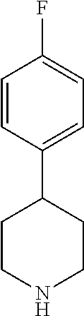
C1(C2CCNCC2)=CC=C(F)C=C1
